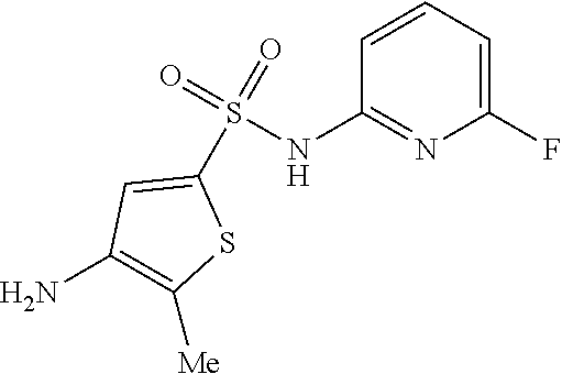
C1(S(NC2=NC(F)=CC=C2)(=O)=O)=CC(N)=C([Me])S1
